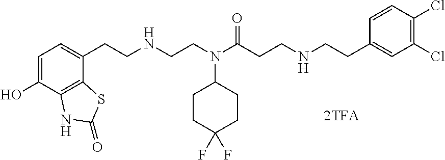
C1=C(O)C2=C(C(CCNCCN(C(CCNCCC3=CC(Cl)=C(Cl)C=C3)=O)C3CCC(F)(F)CC3)=C1)SC(=O)N2
